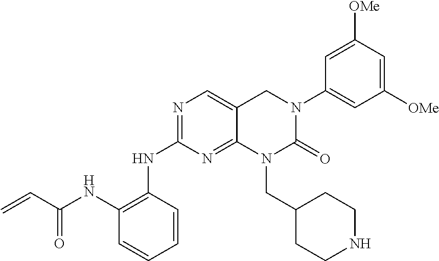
N1=C(NC2=C(NC(C=C)=O)C=CC=C2)N=C2C(=C1)CN(C1=CC([OMe])=CC([OMe])=C1)C(=O)N2CC1CCNCC1
